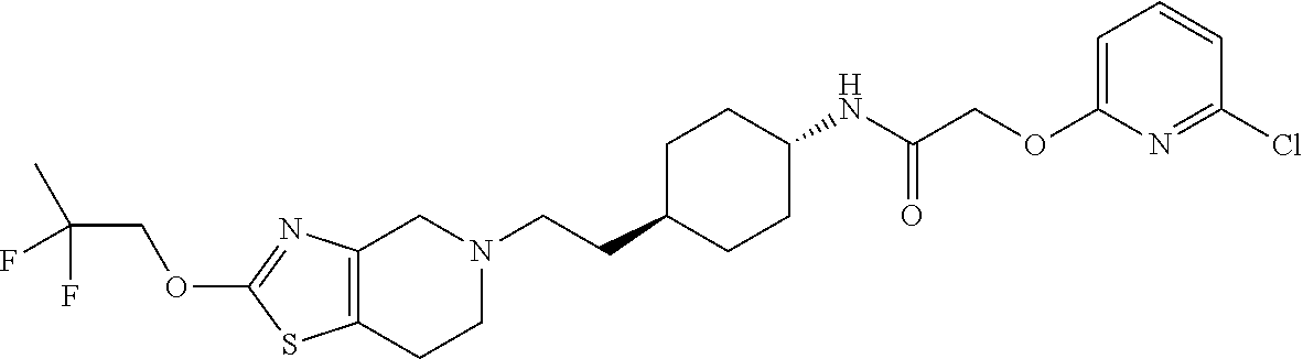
C12=C(CCN(CCC3CCC(NC(COC4=CC=CC(Cl)=N4)=O)CC3)C1)SC(OCC(C)(F)F)=N2
